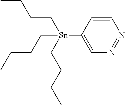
C1=CN=NC=C1[Sn](CCCC)(CCCC)CCCC
